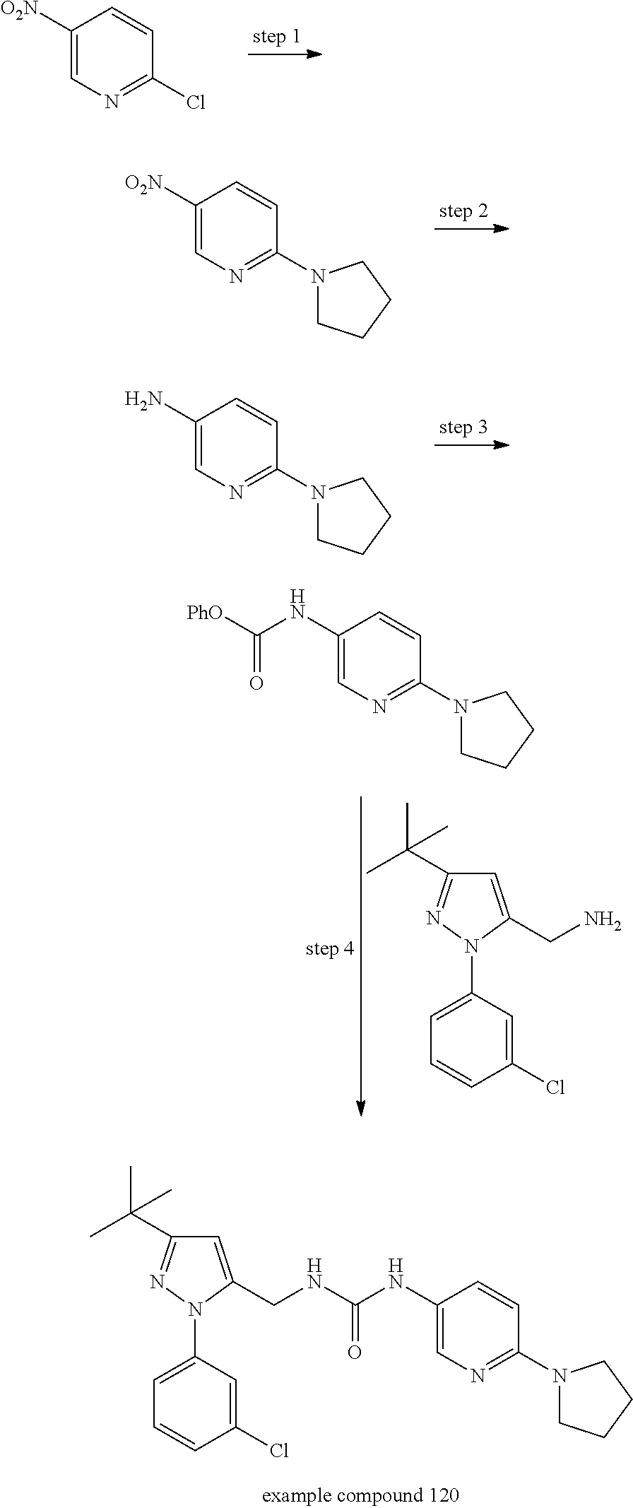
C1([O2N])=CN=C(Cl)C=C1.C1(N)=CN=C(N2CCCC2)C=C1.C1([O2N])=CN=C(N2CCCC2)C=C1.C1(NC([PhO])=O)=CN=C(N2CCCC2)C=C1.C1(Cl)=CC(N2C(CN)=CC(C(C)(C)C)=N2)=CC=C1.C1(Cl)=CC(N2C(CNC(NC3=CN=C(N4CCCC4)C=C3)=O)=CC(C(C)(C)C)=N2)=CC=C1
